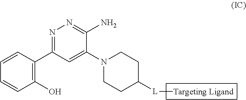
N1=C(C2=C(O)C=CC=C2)C=C(N2CCC([L]C)CC2)C(N)=N1
